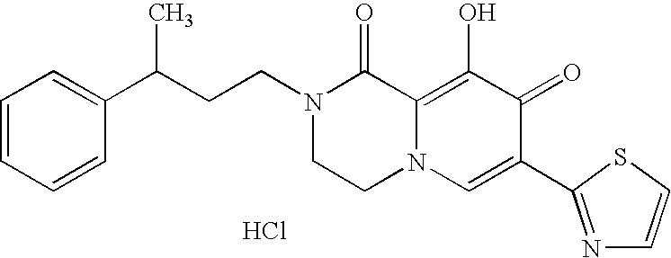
C(CN1CCN2C(=C(O)C(=O)C(C3=NC=CS3)=C2)C1=O)C(C1=CC=CC=C1)C.Cl
